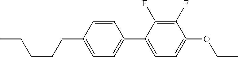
C1(CCCCC)=CC=C(C2=CC=C(OCC)C(F)=C2F)C=C1
